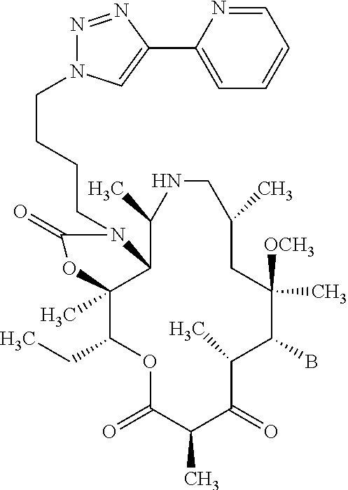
O1C(=O)C(C)C(=O)C(C)C(B)C([OCH3])(C)CC(C)CNC(C)C2C(C)(C1CC)OC(=O)N2CCCCN1N=NC(C2=CC=CC=N2)=C1
